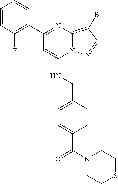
C1(C2=NC3=C(Br)C=NN3C(NCC3=CC=C(C(N4CCSCC4)=O)C=C3)=C2)=C(F)C=CC=C1
